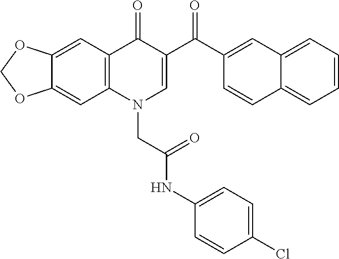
C12=CC3=C(C=C1OCO2)N(CC(NC1=CC=C(Cl)C=C1)=O)C=C(C(C1=CC2=CC=CC=C2C=C1)=O)C3=O
